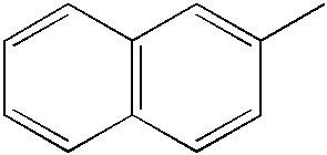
C12=C(C=CC(C)=C1)C=CC=C2
